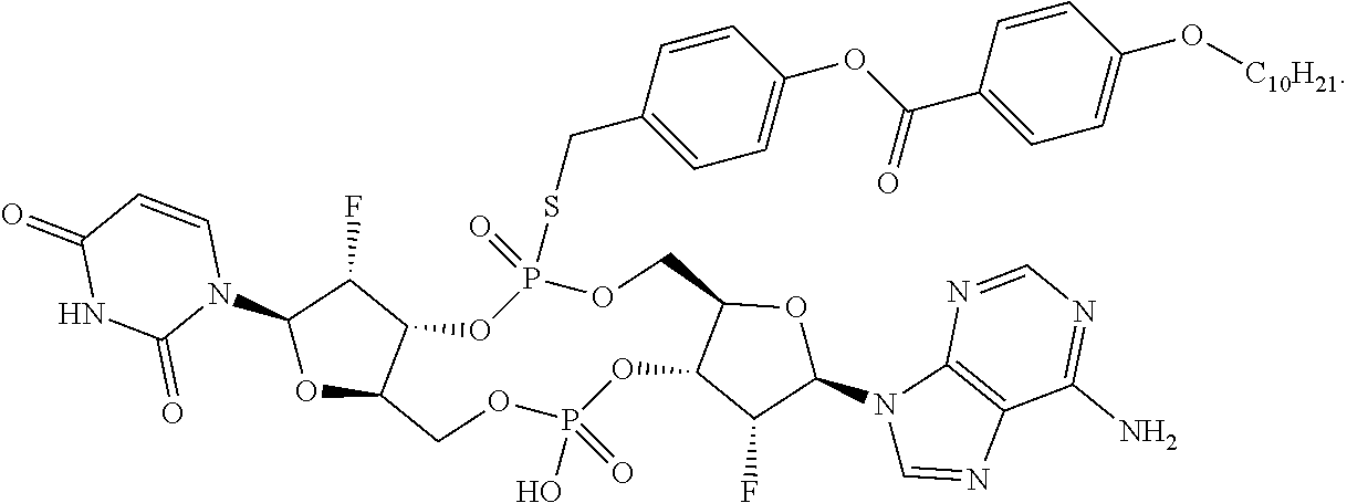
C1=CC(C(OC2=CC=C(CSP3(=O)OC4C(COP(=O)(O)OC5C(CO3)OC(N3C=NC6=C3N=CN=C6N)C5F)OC(N3C=CC(=O)NC3=O)C4F)C=C2)=O)=CC=C1O[C10H21]
